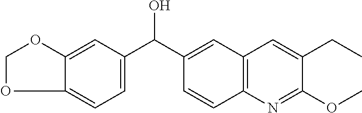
C12=C(N=C(OC)C(CC)=C1)C=CC(C(O)C1=CC=C3C(=C1)OCO3)=C2
